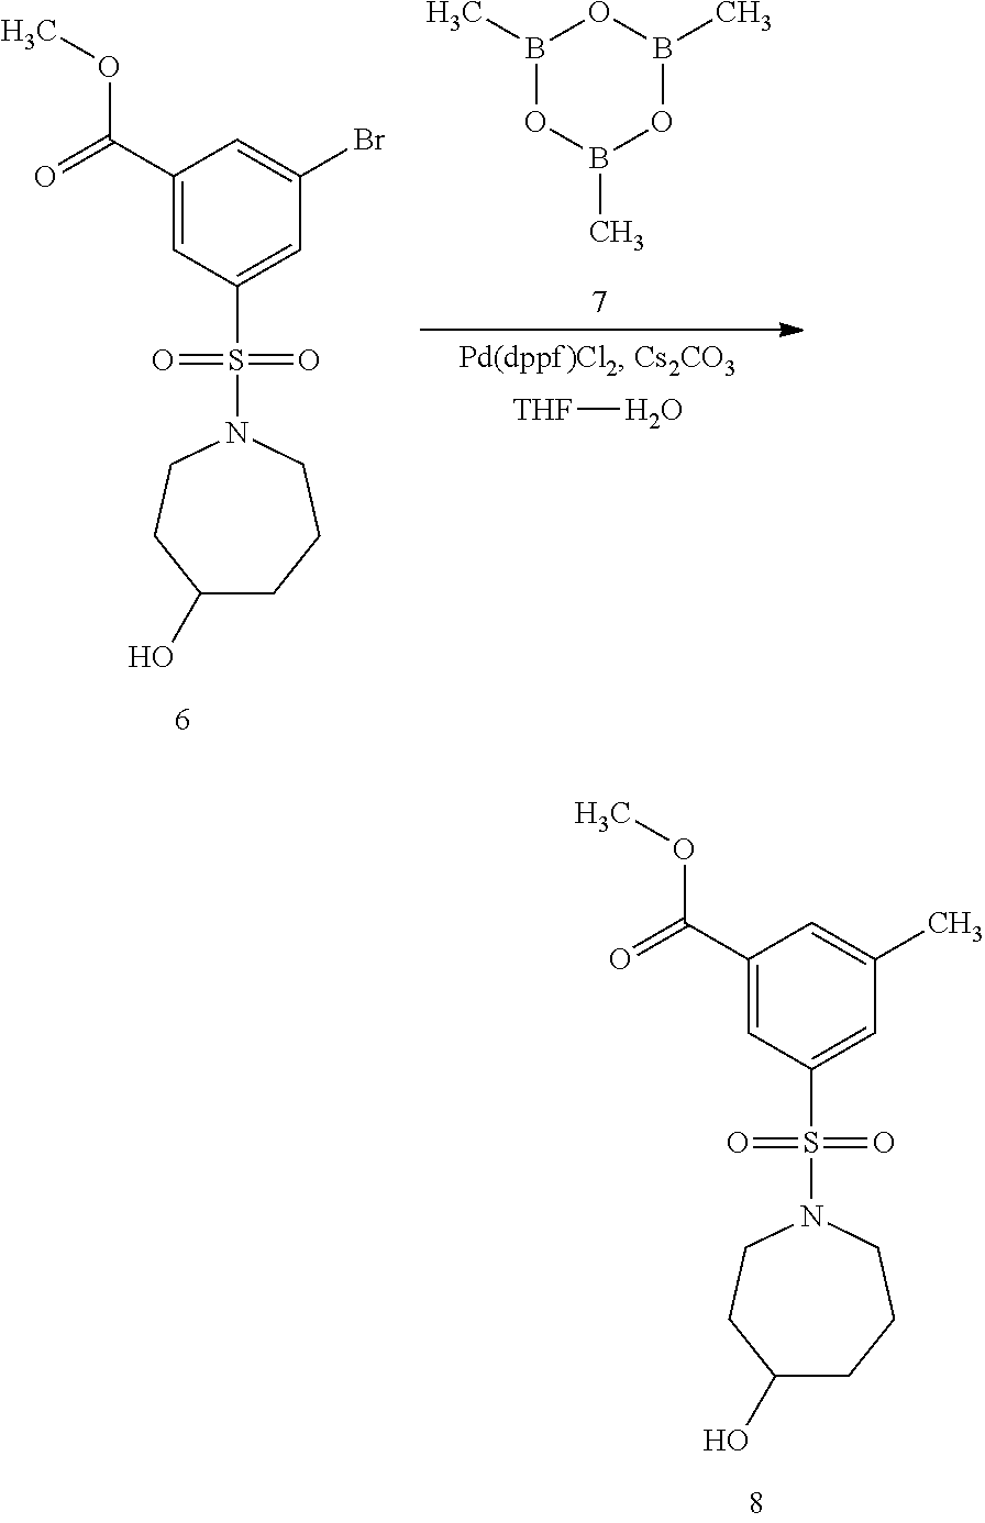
C1=C(S(N2CCC(O)CCC2)(=O)=O)C=C(C(OC)=O)C=C1Br.B1(C)OB(C)OB(C)O1.[THF]O.C1=C(S(N2CCC(O)CCC2)(=O)=O)C=C(C(OC)=O)C=C1C
